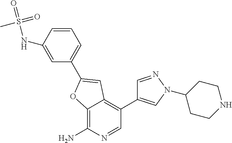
C1=C(NS(=O)(=O)C)C=CC=C1C1=CC2=C(C3=CN(C4CCNCC4)N=C3)C=NC(N)=C2O1
